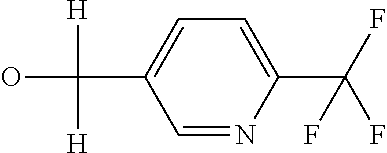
C1=NC(C(F)(F)F)=CC=C1C(O)([H])[H]
